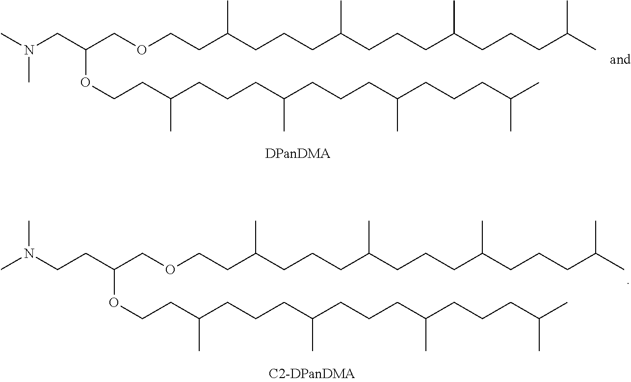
C(COCCC(CCCC(CCCC(CCCC(C)C)C)C)C)(OCCC(CCCC(CCCC(CCCC(C)C)C)C)C)CN(C)C.C(COCCC(CCCC(CCCC(CCCC(C)C)C)C)C)(OCCC(CCCC(CCCC(CCCC(C)C)C)C)C)CCN(C)C
